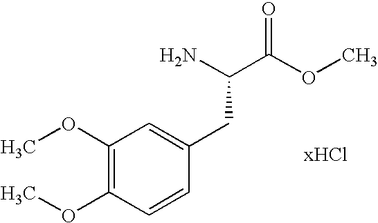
NC(C(OC)=O)CC1=CC(OC)=C(OC)C=C1
